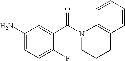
C1(N)=CC=C(F)C(C(N2CCCC3=C2C=CC=C3)=O)=C1
